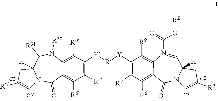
N1(C(=O)O[RL])=CC2([H])Cc([R2])cN2C(=O)C2=C([R6])C([R7])=C([Y][R][Y]C3=C([R7])C([R6])=C4C(=O)N5C([H])(Cc([R2])c5)C([R31])N([R30])C4=C3[R9])C([R9])=C12
